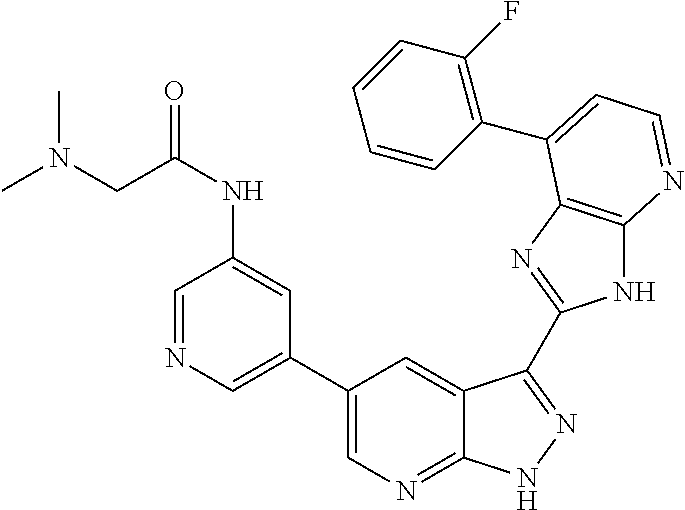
C1(C2=CN=CC(NC(CN(C)C)=O)=C2)=CN=C2C(=C1)C(C1=NC3=C(N1)N=CC=C3C1=C(F)C=CC=C1)=NN2
